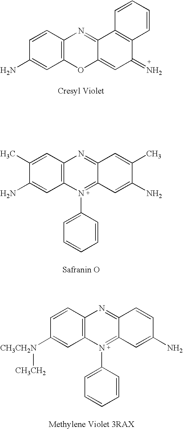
C12=C(C=CC(N)=C1)N=C1C(=CC(=N)C3=C1C=CC=C3)O2.C12=C(C=C(C)C(N)=C1)N=C1C(=N2C2=CC=CC=C2)C=C(N)C(C)=C1.C12=C(C=CC([CH3CH2N][CH3CH2])=C1)N=C1C(=N2C2=CC=CC=C2)C=C(N)C=C1
